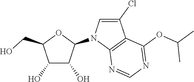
C1(O)C(O)C(N2C3=C(C(Cl)=C2)C(OC(C)C)=NC=N3)OC1CO
